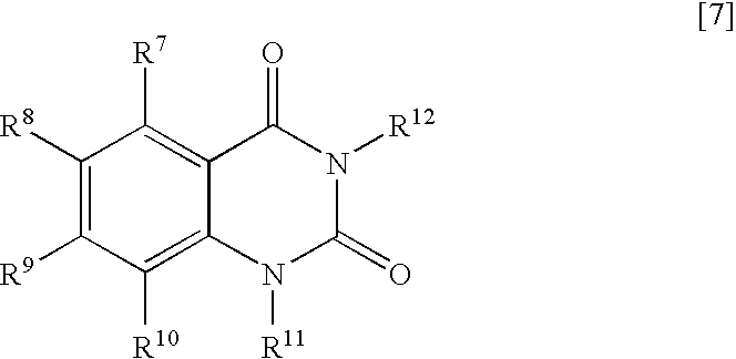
C1([R8])=C([R9])C([R10])=C2C(=C1[R7])C(=O)N([R12])C(=O)N2[R11]
